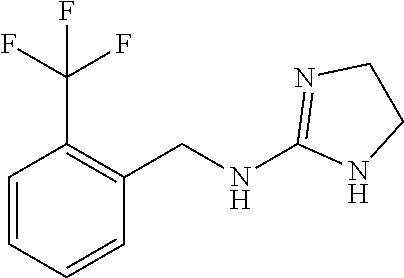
C1=CC=CC(CNC2=NCCN2)=C1C(F)(F)F
